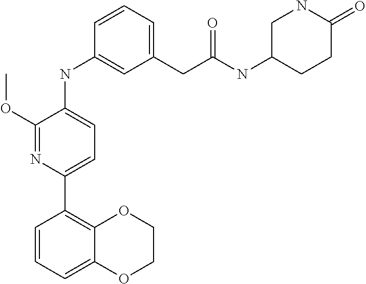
C1=CC=C2C(=C1C1=CC=C(NC3=CC(CC(NC4CNC(=O)CC4)=O)=CC=C3)C(OC)=N1)OCCO2
